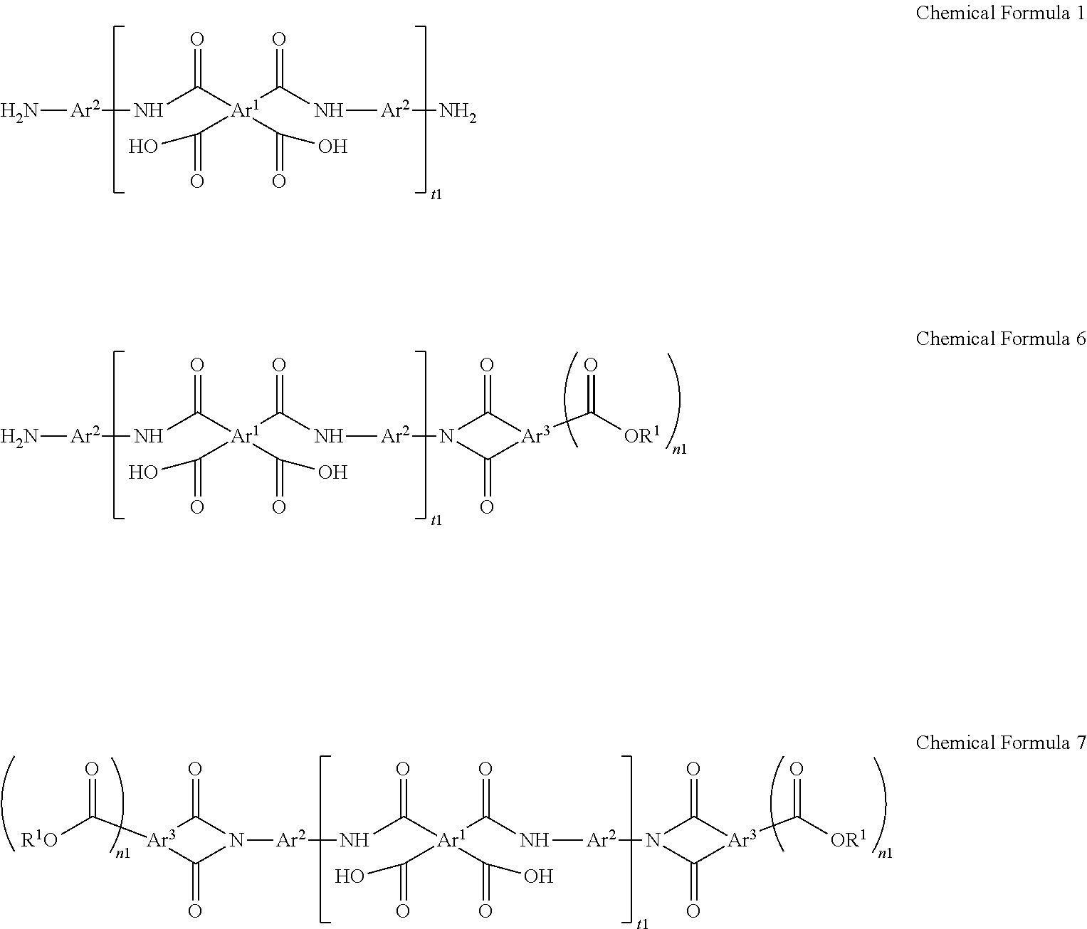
N[Ar2]NC(=O)[Ar1](C(N[Ar2]N)=O)(C(O)=O)C(O)=O.[Ar2](NC(=O)[Ar1](C(N[Ar2]N1C(=O)[Ar3](C([OR1])=O)C1=O)=O)(C(O)=O)C(O)=O)N1C(=O)[Ar3](C([R1O])=O)C1=O.N[Ar2]NC(=O)[Ar1](C(N[Ar2]N1C(=O)[Ar3](C([OR1])=O)C1=O)=O)(C(O)=O)C(O)=O
